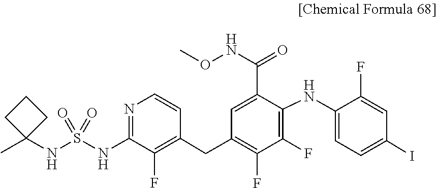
CONC(C1=CC(CC2=C(F)C(NS(=O)(=O)NC3(C)CCC3)=NC=C2)=C(F)C(F)=C1NC1=CC=C(I)C=C1F)=O
